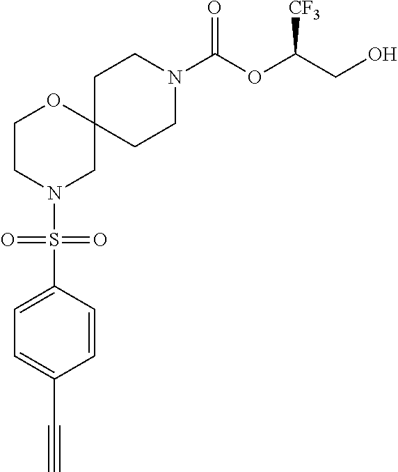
C1CN(C(OC(CO)[CF3])=O)CCC12OCCN(S(C1=CC=C(C#C)C=C1)(=O)=O)C2
